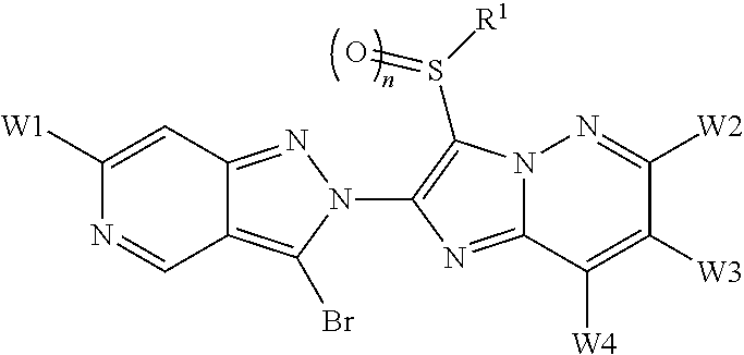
C1([W1])=CC2=NN(C3=C(S([R1])=O)N4C(=N3)C([W4])=C([W3])C([W2])=N4)C(Br)=C2C=N1
